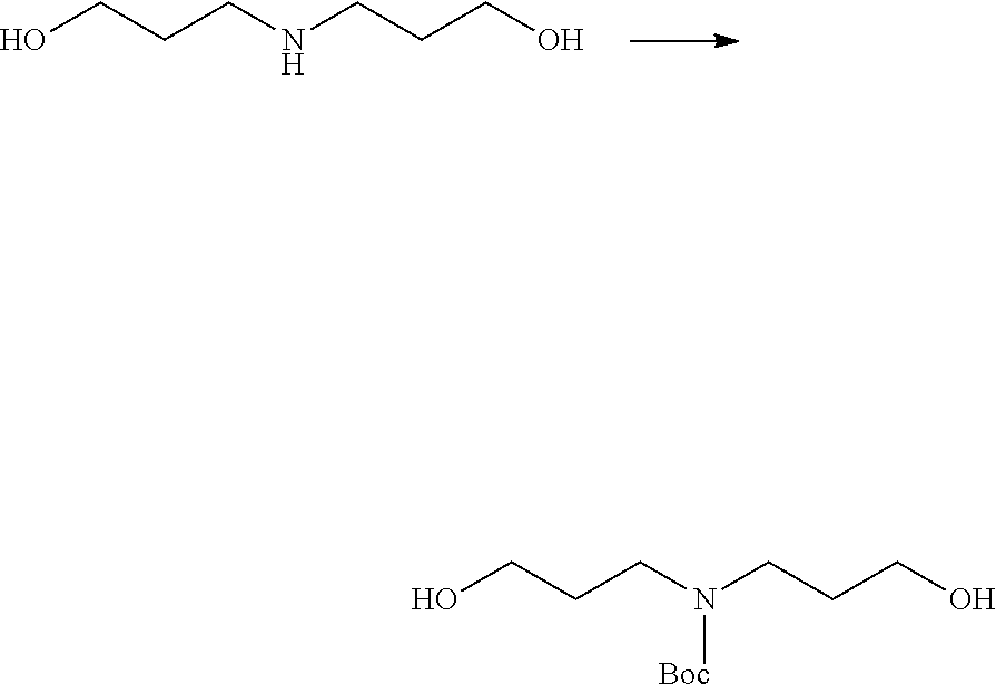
OCCCNCCCO.OCCCN(CCCO)[Boc]
